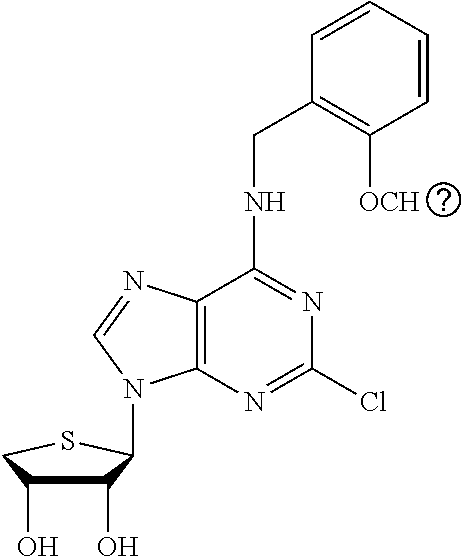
C1(O)C(O)CSC1N1C2=C(C(NCC3=C([OCH])C=CC=C3)=NC(Cl)=N2)N=C1
